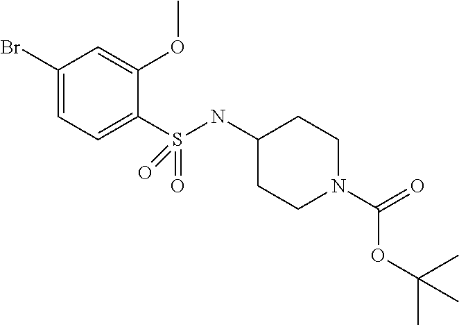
C1=C(Br)C=C(OC)C(S(NC2CCN(C(=O)OC(C)(C)C)CC2)(=O)=O)=C1
